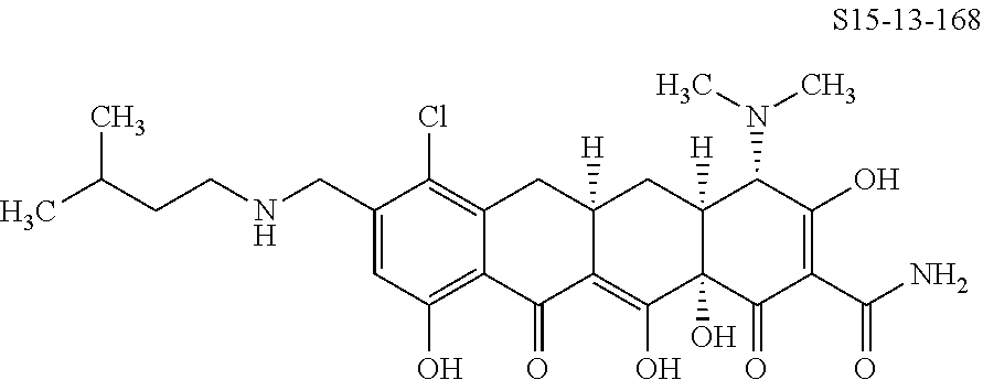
C12=C(Cl)C(CNCCC(C)C)=CC(O)=C1C(=O)C1=C(O)C3(O)C([H])(CC1([H])C2)C(N(C)C)C(O)=C(C(N)=O)C3=O
